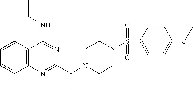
C1=CC2=C(C=C1)N=C(C(N1CCN(S(C3=CC=C(OC)C=C3)(=O)=O)CC1)C)N=C2NCC
